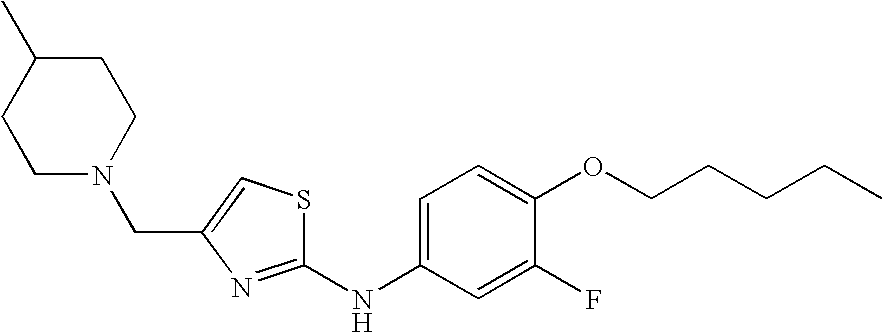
C(C1=CSC(NC2=CC=C(OCCCCC)C(F)=C2)=N1)N1CCC(C)CC1
